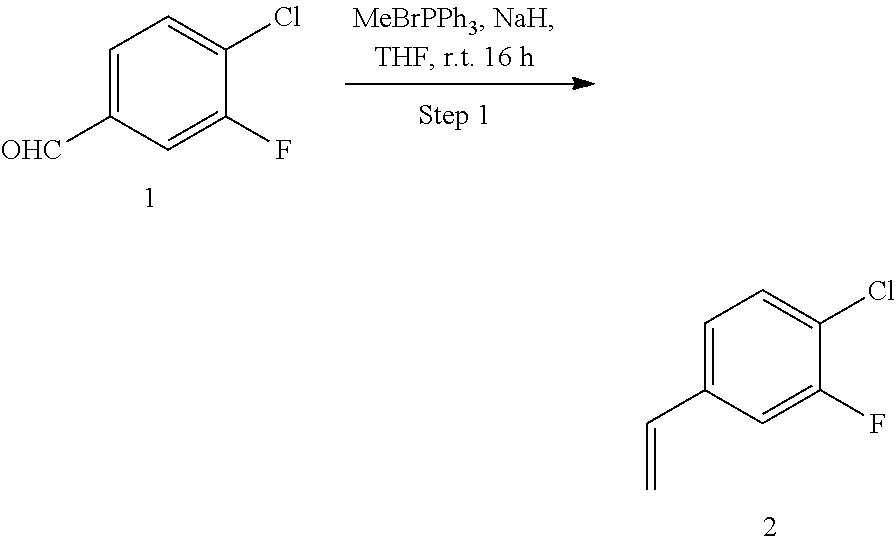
C1=C([OHC])C=C(F)C(Cl)=C1.C1=C(C=C)C=C(F)C(Cl)=C1
